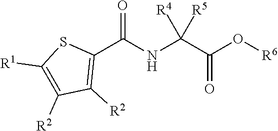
[R6]OC(C(NC(C1=C([R2])C([R2])=C([R1])S1)=O)([R4])[R5])=O
